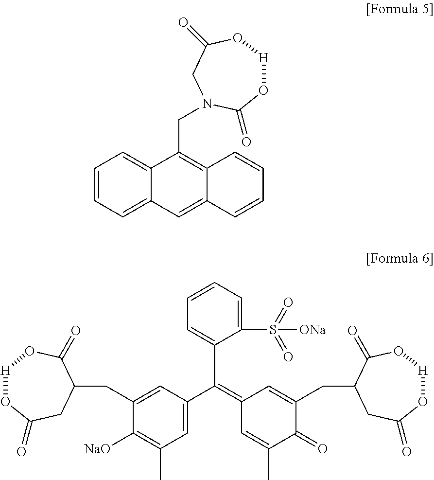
C1(S(=O)(=O)[ONa])=CC=CC=C1C(=C1C=C(C)C(=O)C(CC2CC(=O)O[H]OC2=O)=C1)C1=CC(C)=C([NaO])C(CC2C(=O)O[H]OC(=O)C2)=C1.C1=CC=C2C(=C1)C(CN1CC(=O)O[H]OC1=O)=C1C(=C2)C=CC=C1
